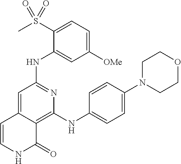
N(C1=NC(NC2=CC=C(N3CCOCC3)C=C2)=C2C(=C1)C=CNC2=O)C1=CC([OMe])=CC=C1S(C)(=O)=O
